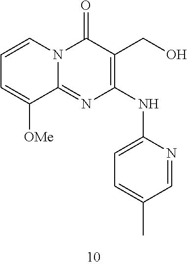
C1=CC=C([OMe])C2=NC(NC3=CC=C(C)C=N3)=C(CO)C(=O)N12
